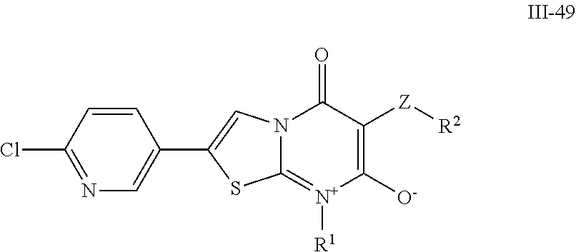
N12C(=[N+]([R1])C([O-])=C([Z][R2])C1=O)SC(C1=CN=C(Cl)C=C1)=C2
